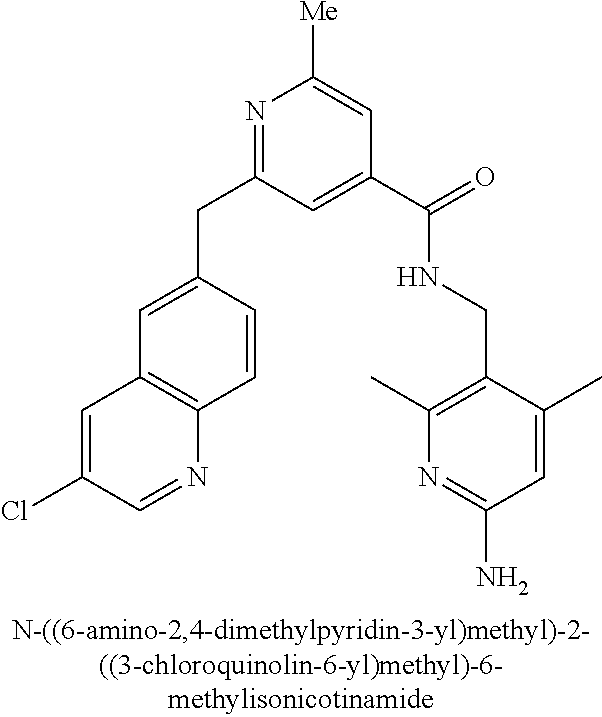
C1=C(CC2=NC([Me])=CC(C(=O)NCC3=C(C)N=C(N)C=C3C)=C2)C=CC2=C1C=C(Cl)C=N2
